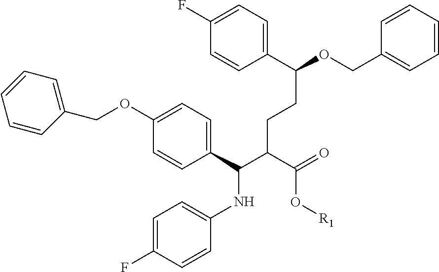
C1(C(OCC2=CC=CC=C2)CCC(C(C2=CC=C(OCC3=CC=CC=C3)C=C2)NC2=CC=C(F)C=C2)C(=O)O[R1])=CC=C(F)C=C1
